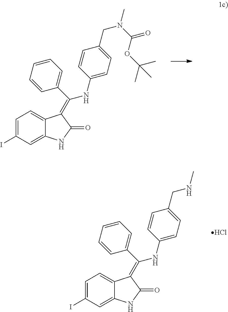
C1=C(I)C=C2C(=C1)C(=C(C1=CC=CC=C1)NC1=CC=C(CN(C)C(OC(C)(C)C)=O)C=C1)C(=O)N2.C1=C(I)C=C2C(=C1)C(=C(C1=CC=CC=C1)NC1=CC=C(CNC)C=C1)C(=O)N2.Cl
